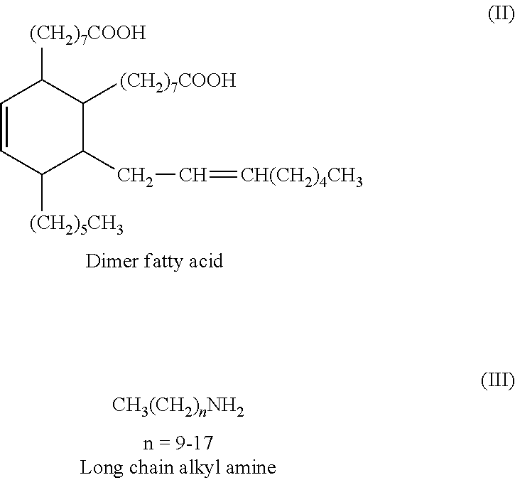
[(CH2)7COOH]C1C([(CH2)7COOH])C(CC=[CH(CH2)4CH3])C([(CH2)5CH3])C=C1
